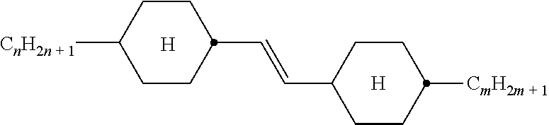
C(=CC1CCC([CmH2m + 1])CC1)C1CCC([CnH2n + 1])CC1.[H].[H]
